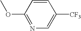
C1=CC(OC)=NC=C1[CF3]
